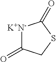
[K+N-]1C(=O)CSC1=O
